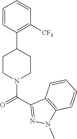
C1=CC=CC(C2CCN(C(C3=NN(C)C4=C3C=CC=C4)=O)CC2)=C1[CF3]
